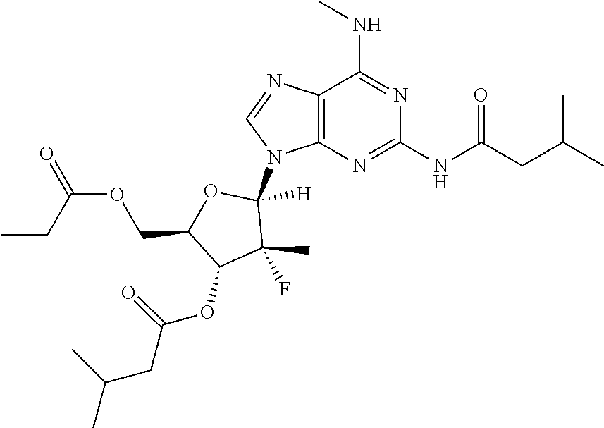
C(C1C(OC(CC(C)C)=O)C(C)(F)C([H])(N2C=NC3=C2N=C(NC(=O)CC(C)C)N=C3NC)O1)OC(CC)=O
